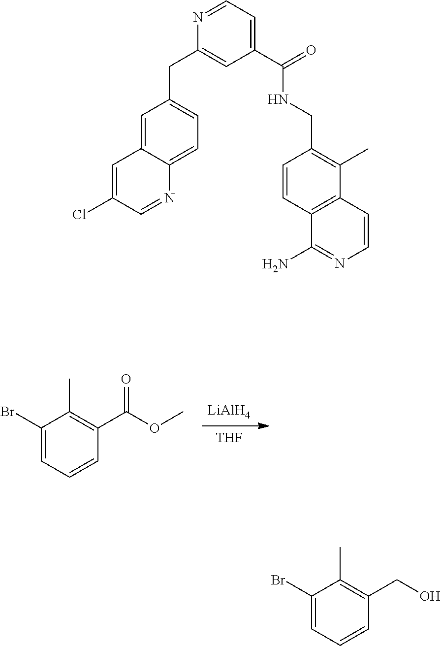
[LiAlH4].[THF].C1(Br)=CC=CC(C(OC)=O)=C1C.C1=C2C(=CC=C1CC1=CC(C(=O)NCC3=C(C)C4=C(C=C3)C(N)=NC=C4)=CC=N1)N=CC(Cl)=C2.C1(Br)=CC=CC(CO)=C1C
